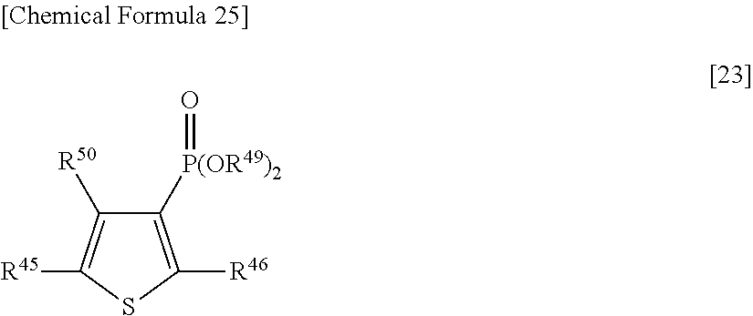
C1([P(OR49)2]=O)=C([R46])SC([R45])=C1[R50]
